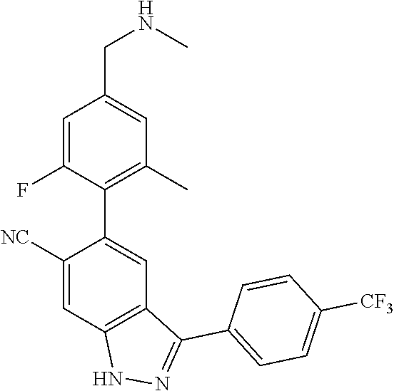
C1([NC])=CC2=C(C=C1C1=C(C)C=C(CNC)C=C1F)C(C1=CC=C([CF3])C=C1)=NN2
